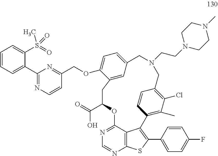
N1=C2C3=C(N=C1)SC(C1=CC=C(F)C=C1)=C3C1=C(C)C(Cl)=C(C=C1)CN(CCN1CCN(C)CC1)CC1=CC=C(OCC3=NC(C4=CC=CC=C4S(=O)(=O)C)=NC=C3)C(=C1)CC(C(O)=O)O2
